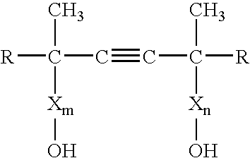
[R]C(C#CC([R])(C)[Xn]O)(C)[Xm]O
